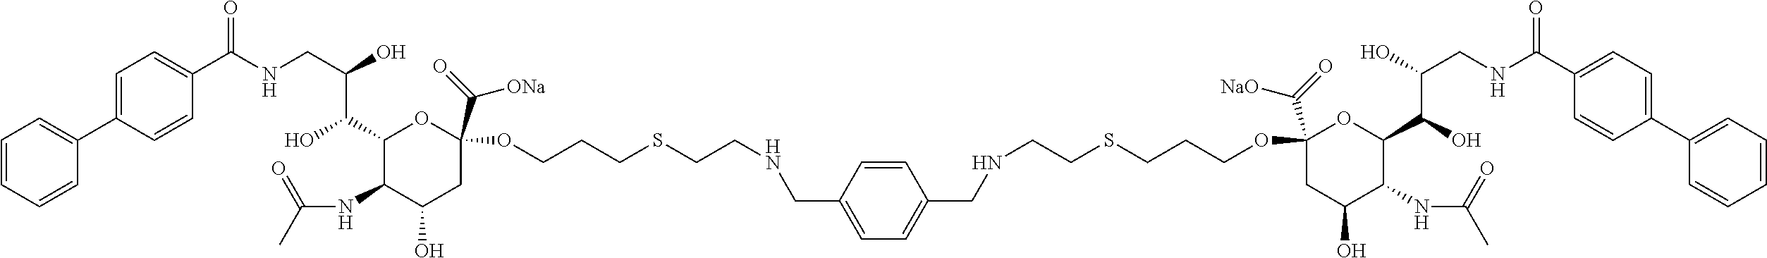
C1=CC=CC(C2=CC=C(C(NCC(O)C(C3C(NC(C)=O)C(O)CC(C(=O)[ONa])(OCCCSCCNCC4=CC=C(CNCCSCCCOC5(C(=O)[NaO])CC(O)C(NC(C)=O)C(C(O)C(O)CNC(C6=CC=C(C7=CC=CC=C7)C=C6)=O)O5)C=C4)O3)O)=O)C=C2)=C1
